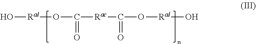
O[Ral]OC(=O)[Rac]C(=O)O[Ral]O
